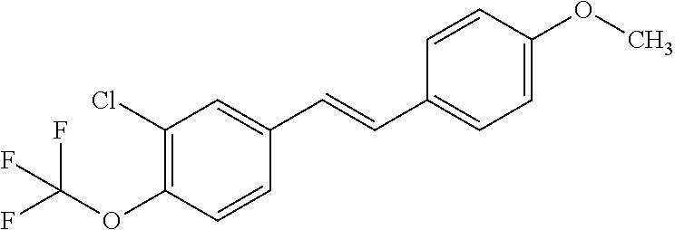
C(C1=CC=C(OC)C=C1)=CC1=CC(Cl)=C(OC(F)(F)F)C=C1
